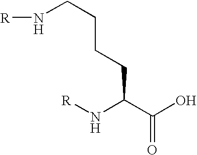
[R]NCCCCC(C(O)=O)N[R]
